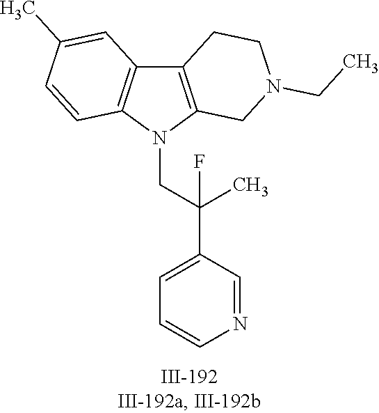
N1(CC(C2=CC=CN=C2)(C)F)C2=C(C3=C1C=CC(C)=C3)CCN(CC)C2
